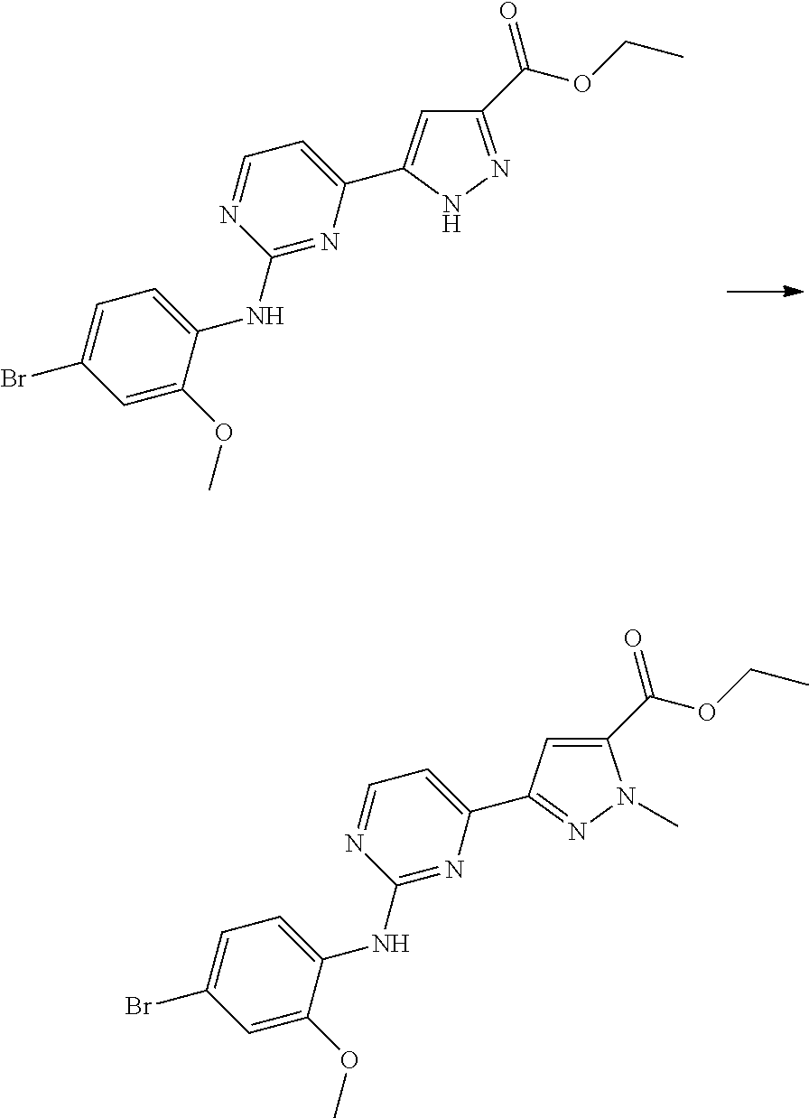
C(OC(C1=CC(C2=CC=NC(NC3=CC=C(Br)C=C3OC)=N2)=NN1C)=O)C.C(OC(C1=NNC(C2=CC=NC(NC3=CC=C(Br)C=C3OC)=N2)=C1)=O)C
